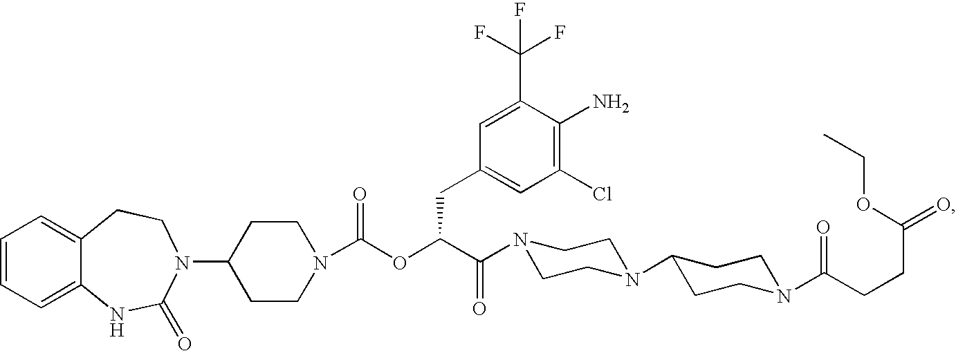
C1=CC=C2C(=C1)CCN(C1CCN(C(OC(C(=O)N3CCN(C4CCN(C(CCC(=O)OCC)=O)CC4)CC3)CC3=CC(Cl)=C(N)C(C(F)(F)F)=C3)=O)CC1)C(=O)N2
